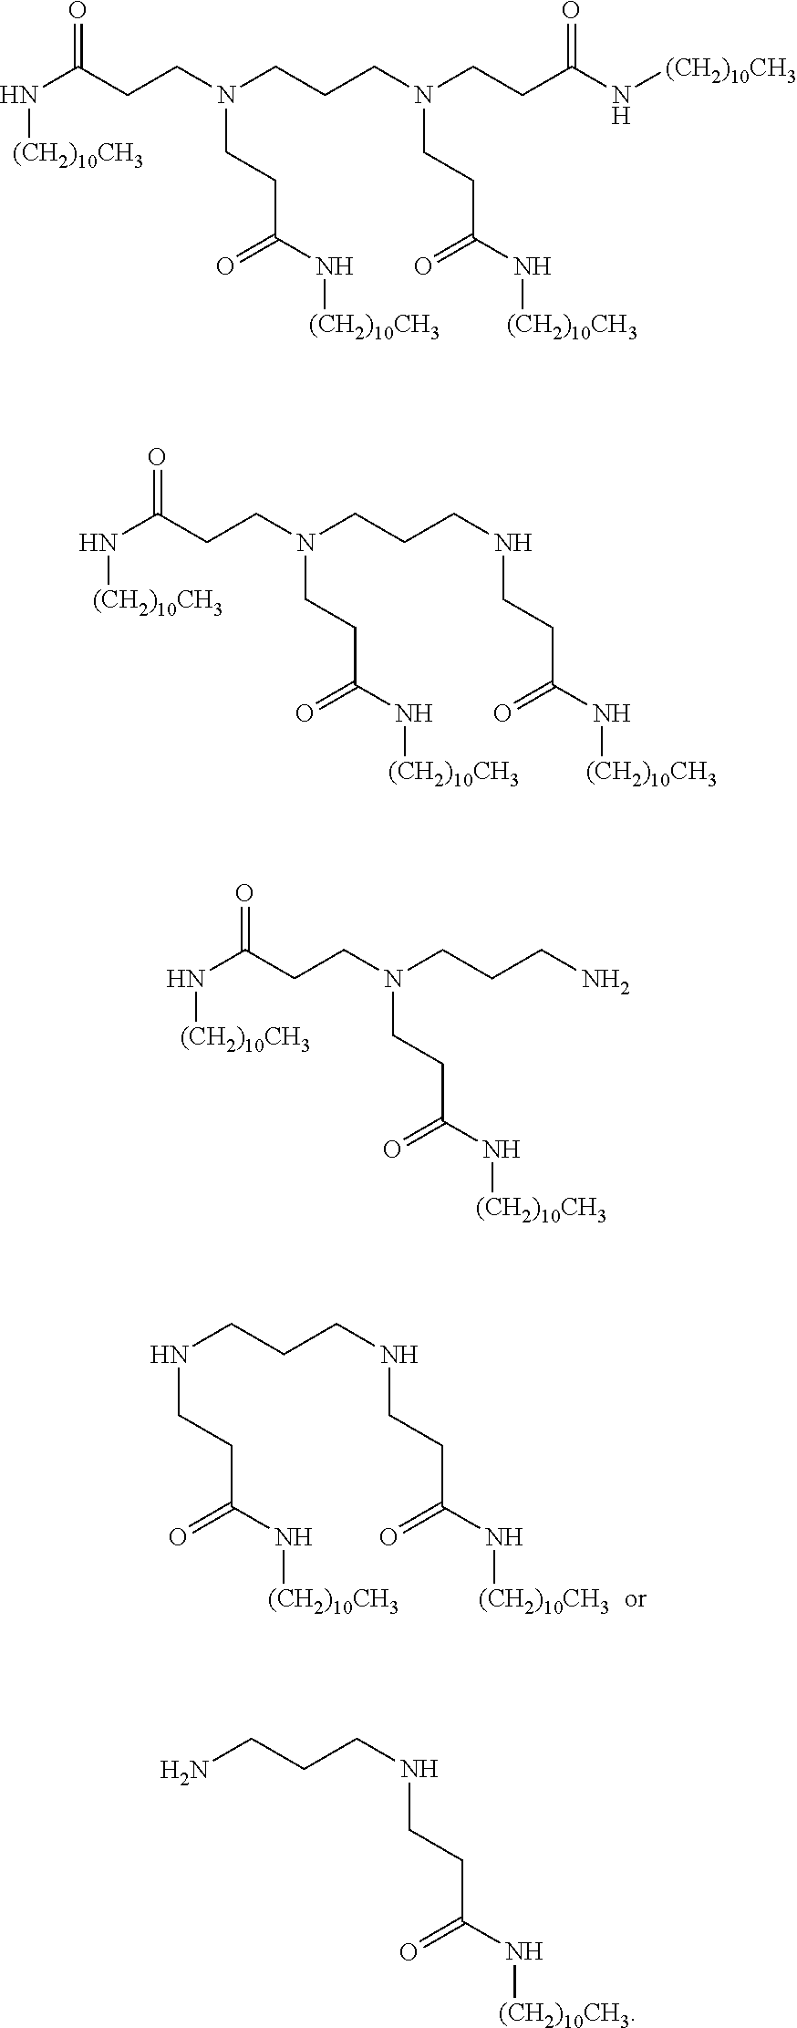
N(CCCNCCC(N[(CH2)10CH3])=O)CCC(N[(CH2)10CH3])=O.N([(CH2)10CH3])C(=O)CCN(CCCN(CCC(N[(CH2)10CH3])=O)CCC(N[(CH2)10CH3])=O)CCC(N[(CH2)10CH3])=O.N([(CH2)10CH3])C(=O)CCN(CCCNCCC(N[(CH2)10CH3])=O)CCC(N[(CH2)10CH3])=O.N([(CH2)10CH3])C(=O)CCN(CCCN)CCC(N[(CH2)10CH3])=O.NCCCNCCC(N[(CH2)10CH3])=O
